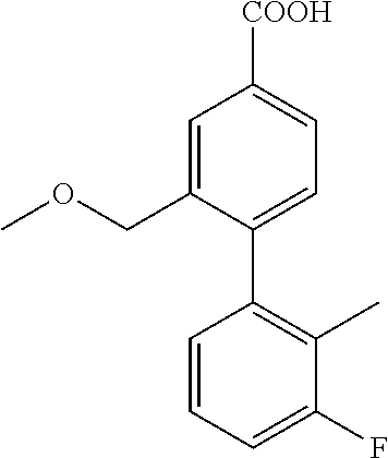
C1=C(COC)C(C2=C(C)C(F)=CC=C2)=CC=C1[COOH]
